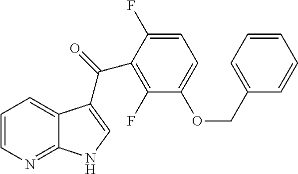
C1=CN=C2C(=C1)C(C(=O)C1=C(F)C(OCC3=CC=CC=C3)=CC=C1F)=CN2
